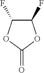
C1(F)OC(=O)OC1F
